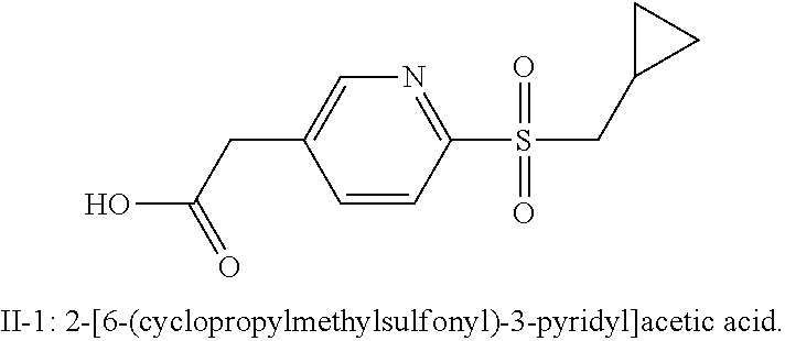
OC(=O)CC1=CN=C(S(CC2CC2)(=O)=O)C=C1
